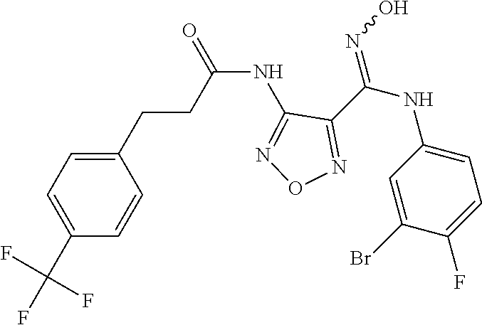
C(NC1=NON=C1C(NC1=CC=C(F)C(Br)=C1)=NO)(=O)CCC1=CC=C(C(F)(F)F)C=C1
